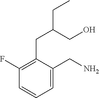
C1(F)=C(CC(CC)CO)C(CN)=CC=C1
